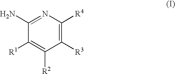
C1([R1])=C([R2])C([R3])=C([R4])N=C1N
